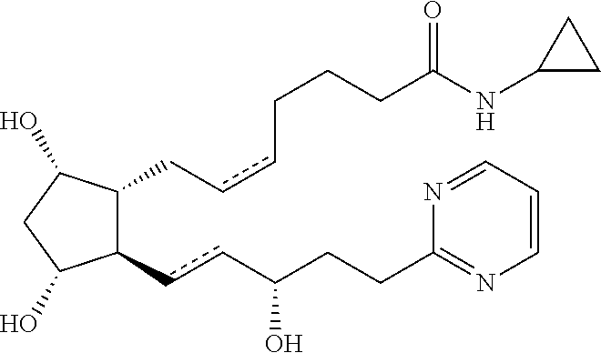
C1(ccC(CCC2=NC=CC=N2)O)C(CccCCCC(NC2CC2)=O)C(O)CC1O
